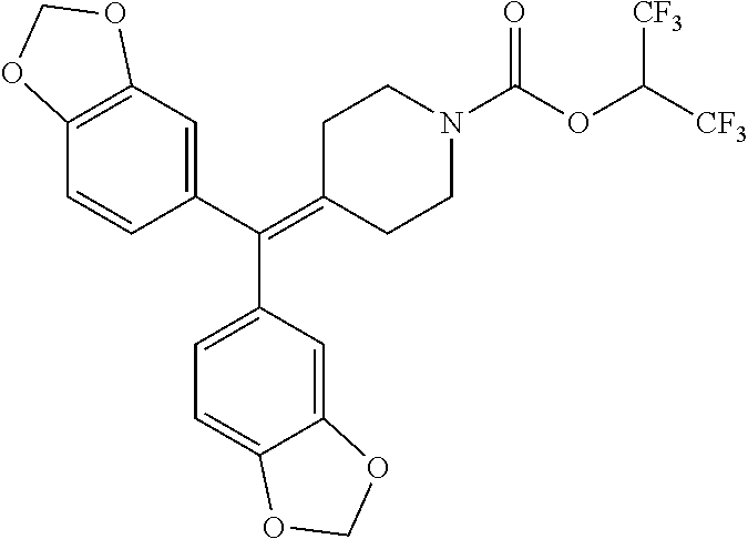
C12=C(C=C(C(=C3CCN(C(OC([CF3])[CF3])=O)CC3)C3=CC=C4C(=C3)OCO4)C=C1)OCO2
